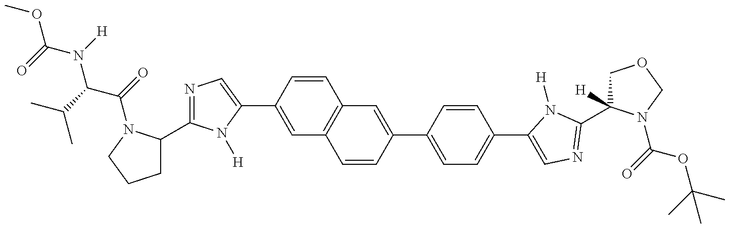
N1=C(C2CCCN2C(=O)C(C(C)C)N([H])C(=O)OC)N([H])C(C2=CC3=C(C=C2)C=C(C2=CC=C(C4=CN=C(C5([H])COCN5C(=O)OC(C)(C)C)N4[H])C=C2)C=C3)=C1
